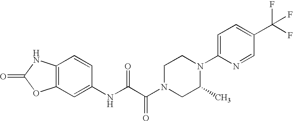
O=C1OC2=C(N1)C=CC(NC(C(N1CC(C)N(C3=CC=C(C(F)(F)F)C=N3)CC1)=O)=O)=C2
